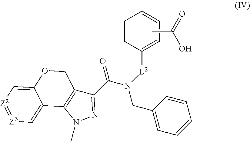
N1(C)N=C(C(=O)N([L2]C2=CC=CC=C2)CC2=CC=CC=C2)C2=C1C1=C[Z3]=[Z2]C=C1OC2.CC(=O)O
